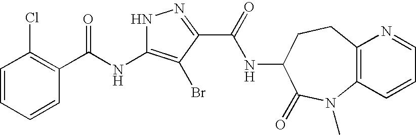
C1=CC=CC(C(NC2=C(Br)C(C(=O)NC3C(=O)N(C)C4=C(CC3)N=CC=C4)=NN2)=O)=C1Cl
